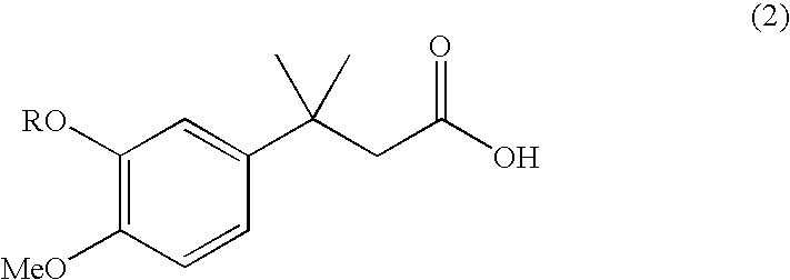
C1([RO])=C([MeO])C=CC(C(CC(O)=O)(C)C)=C1
